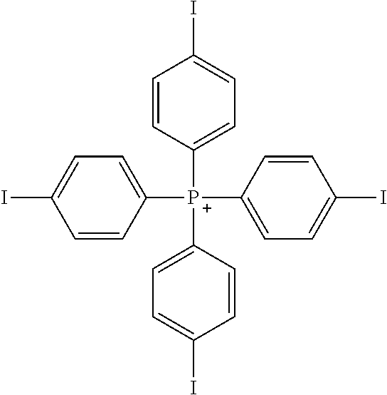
C1=CC([P+](C2=CC=C(I)C=C2)(C2=CC=C(I)C=C2)C2=CC=C(I)C=C2)=CC=C1I
